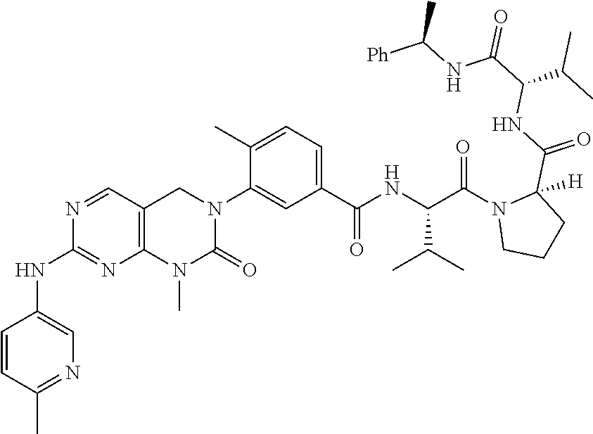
N1=CC2=C(N=C1NC1=CN=C(C)C=C1)N(C)C(=O)N(C1=CC(C(NC(C(N3CCCC3(C(=O)NC(C(=O)NC([Ph])C)C(C)C)[H])=O)C(C)C)=O)=CC=C1C)C2
